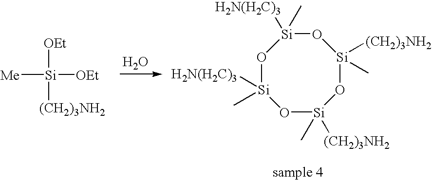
O1[Si](C)([H2N(H2C)3])O[Si](C)([(CH2)3NH2])O[Si]([(CH2)3NH2])(C)O[Si]1([H2N(H2C)3])C.[Me][Si]([OEt])([(CH2)3NH2])[OEt].O
